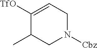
C1([TfO])=CCN([Cbz])CC1C
